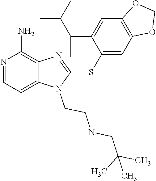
C12=CC=NC(N)=C1N=C(SC1=CC3=C(C=C1C(C(C)C)C)OCO3)N2CCNCC(C)(C)C
